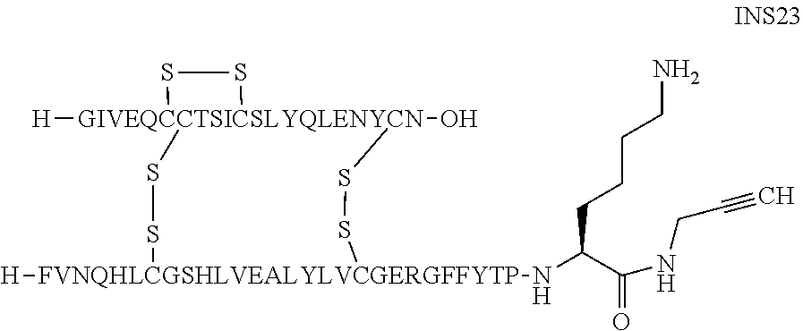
[H][GIVEQCCTSICSLYQLENYCN]12(O)(SS1)SS[FVNQHLCGSHLVEALYLVCGERGFFYTP](NC(C(NCC#C)=O)CCCCN)([H])SS2
